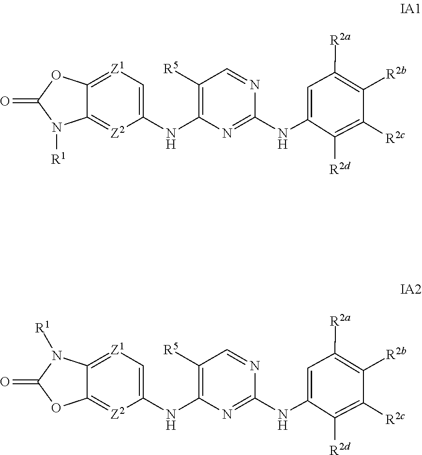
C1(NC2=NC(NC3=C[Z1]=C4C(=[Z2]3)N([R1])C(=O)O4)=C([R5])C=N2)=CC([R2a])=C([R2b])C([R2c])=C1[R2d].C1(NC2=NC(NC3=C[Z1]=C4C(=[Z2]3)OC(=O)N4[R1])=C([R5])C=N2)=CC([R2a])=C([R2b])C([R2c])=C1[R2d]
